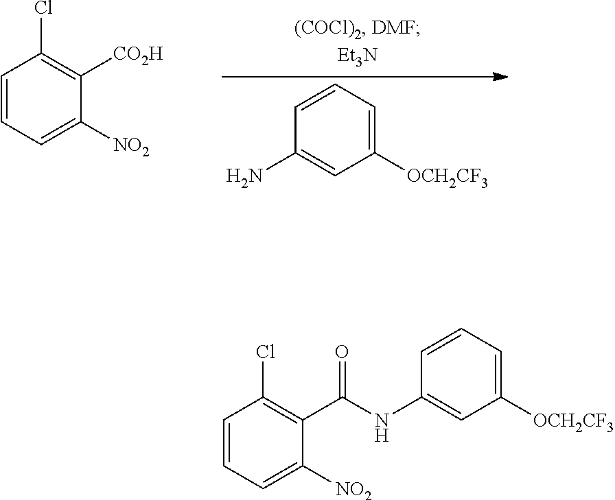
C1=CC=C([NO2])C([CO2H])=C1Cl.NC1=CC([OCH2CF3])=CC=C1.C1=CC=C([NO2])C(C(NC2=CC([OCH2CF3])=CC=C2)=O)=C1Cl
